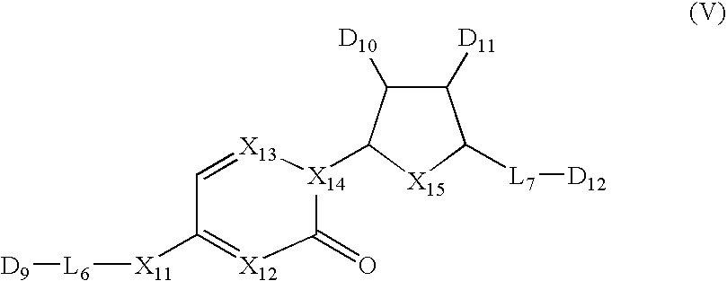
C1([X11][L6][D9])=[X12]C(=O)[X14](C2C([D10])C([D11])C([L7][D12])[X15]2)[X13]=C1
